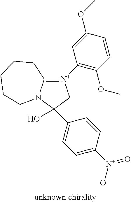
C12=[N+](C3=C(OC)C=CC(OC)=C3)CC(O)(C3=CC=C([N+]([O-])=O)C=C3)N1CCCCC2
